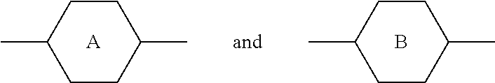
C1CC(C)CCC1C.[A].B.C1(C)CCC(C)CC1
